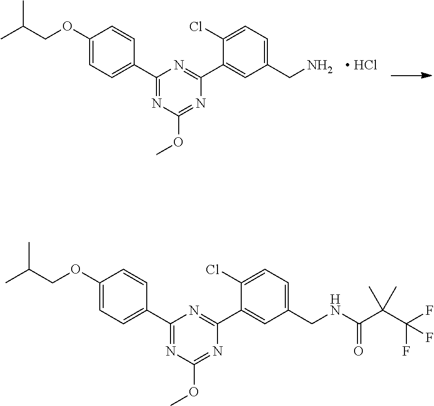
C1(C2=CC=C(OCC(C)C)C=C2)=NC(OC)=NC(C2=CC(CN)=CC=C2Cl)=N1.[ HCl].C1(C2=CC=C(OCC(C)C)C=C2)=NC(OC)=NC(C2=CC(CNC(=O)C(C(F)(F)F)(C)C)=CC=C2Cl)=N1
